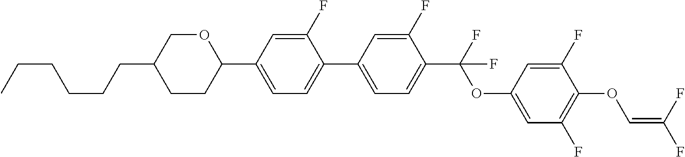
C1CC(C2=CC=C(C3=CC=C(C(F)(OC4=CC(F)=C(OC=C(F)F)C(F)=C4)F)C(F)=C3)C(F)=C2)OCC1CCCCCC
